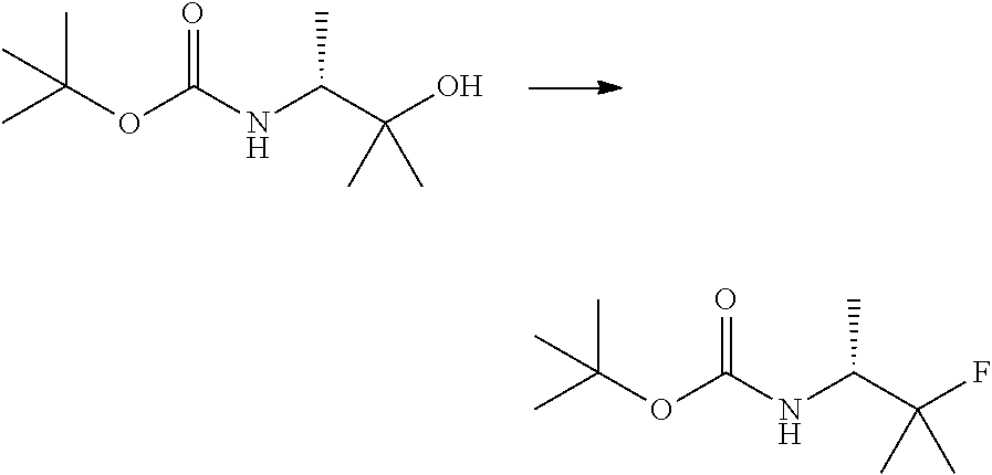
O(C(NC(C(O)(C)C)C)=O)C(C)(C)C.O(C(NC(C(F)(C)C)C)=O)C(C)(C)C
